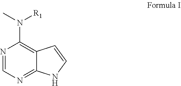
N1=CN=C2C(=C1N(C)[R1])C=CN2
